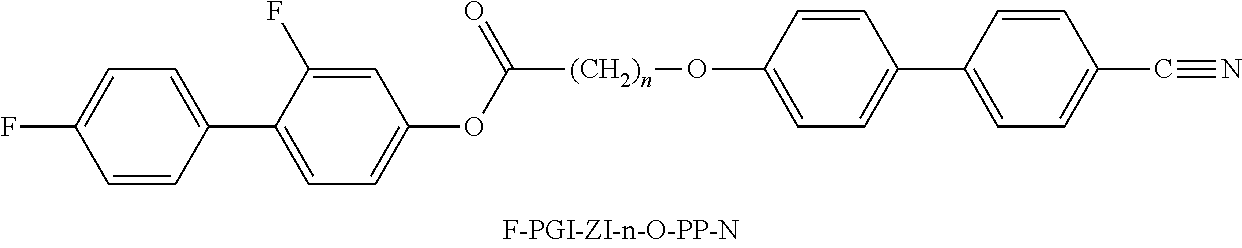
C1=CC(C2=CC=C(OC([(CH2)n]OC3=CC=C(C4=CC=C(C#N)C=C4)C=C3)=O)C=C2F)=CC=C1F
